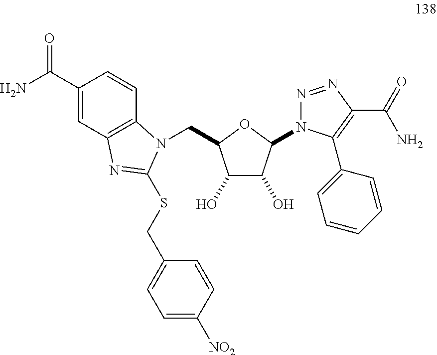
C1(C(N)=O)=CC2=C(C=C1)N(CC1C(O)C(O)C(N3N=NC(C(N)=O)=C3C3=CC=CC=C3)O1)C(SCC1=CC=C([NO2])C=C1)=N2
